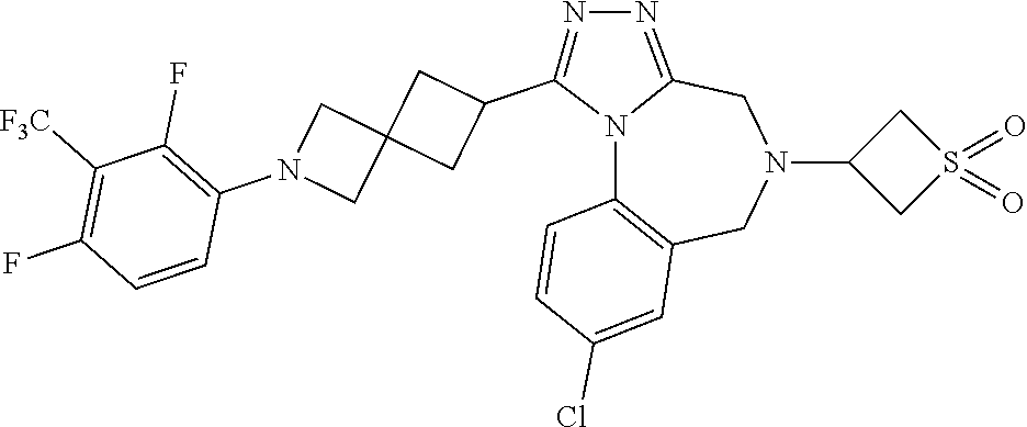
N12C3=C(CN(C4CS(=O)(=O)C4)CC1=NN=C2C1CC2(C1)CN(C1=C(F)C([F3C])=C(F)C=C1)C2)C=C(Cl)C=C3
